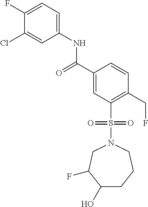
C1(F)=CC=C(NC(C2=CC(S(N3CC(F)C(O)CCC3)(=O)=O)=C(CF)C=C2)=O)C=C1Cl
